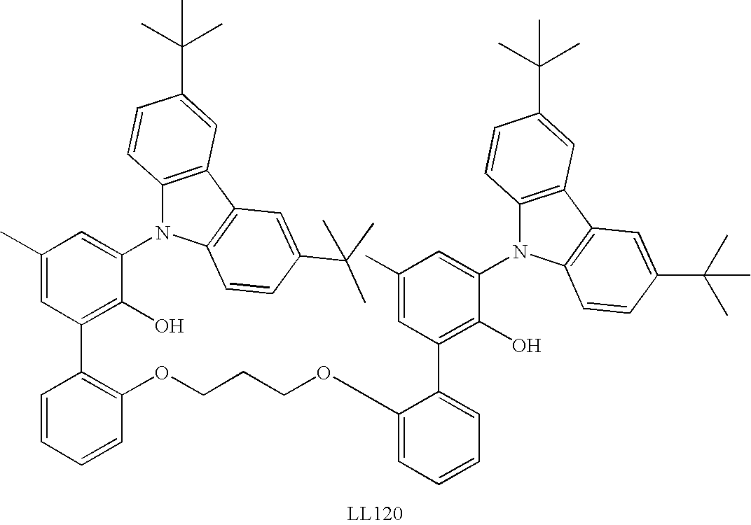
C1(C)=CC(C2=C(OCCCOC3=CC=CC=C3C3=C(O)C(N4C5=C(C6=C4C=CC(C(C)(C)C)=C6)C=C(C(C)(C)C)C=C5)=CC(C)=C3)C=CC=C2)=C(O)C(N2C3=C(C4=C2C=CC(C(C)(C)C)=C4)C=C(C(C)(C)C)C=C3)=C1
